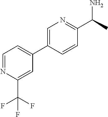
C1=NC(C(F)(F)F)=CC(C2=CN=C(C(N)C)C=C2)=C1
